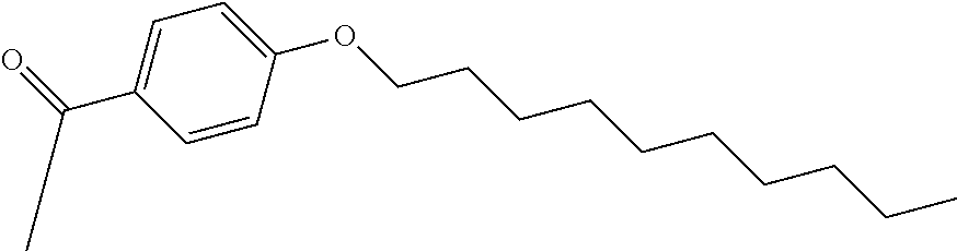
C1=CC(OCCCCCCCCCC)=CC=C1C(=O)CC
